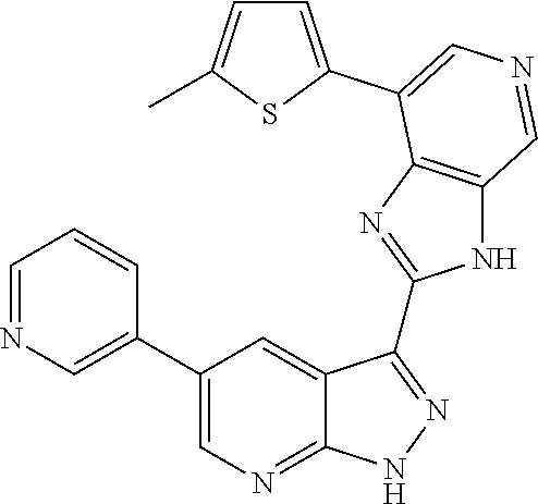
C1=NC=C(C2=CN=C3C(=C2)C(C2=NC4=C(N2)C=NC=C4C2=CC=C(C)S2)=NN3)C=C1
